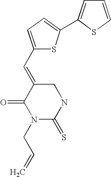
C1(=CC2=CC=C(C3=CC=CS3)S2)C(=O)N(CC=C)C(=S)NC1
